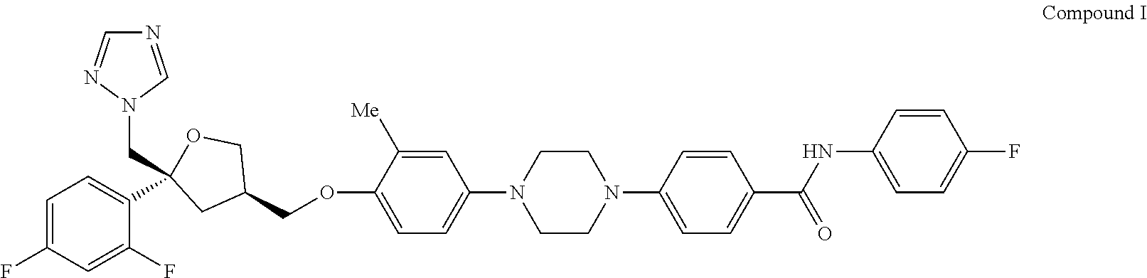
C1=C(OCC2COC(CN3C=NC=N3)(C3=CC=C(F)C=C3F)C2)C([Me])=CC(N2CCN(C3=CC=C(C(=O)NC4=CC=C(F)C=C4)C=C3)CC2)=C1
